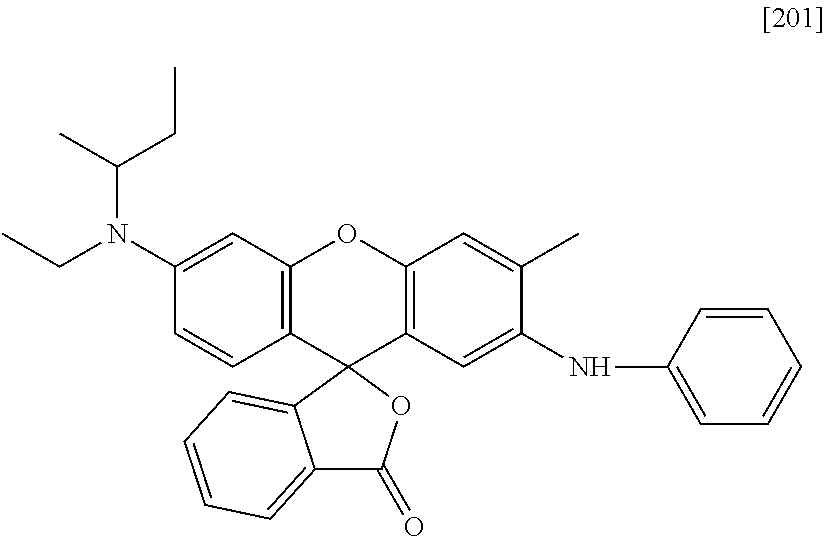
C1(N(CC)C(C)CC)=CC2=C(C=C1)C1(C3=C(O2)C=C(C)C(NC2=CC=CC=C2)=C3)C2=CC=CC=C2C(=O)O1
